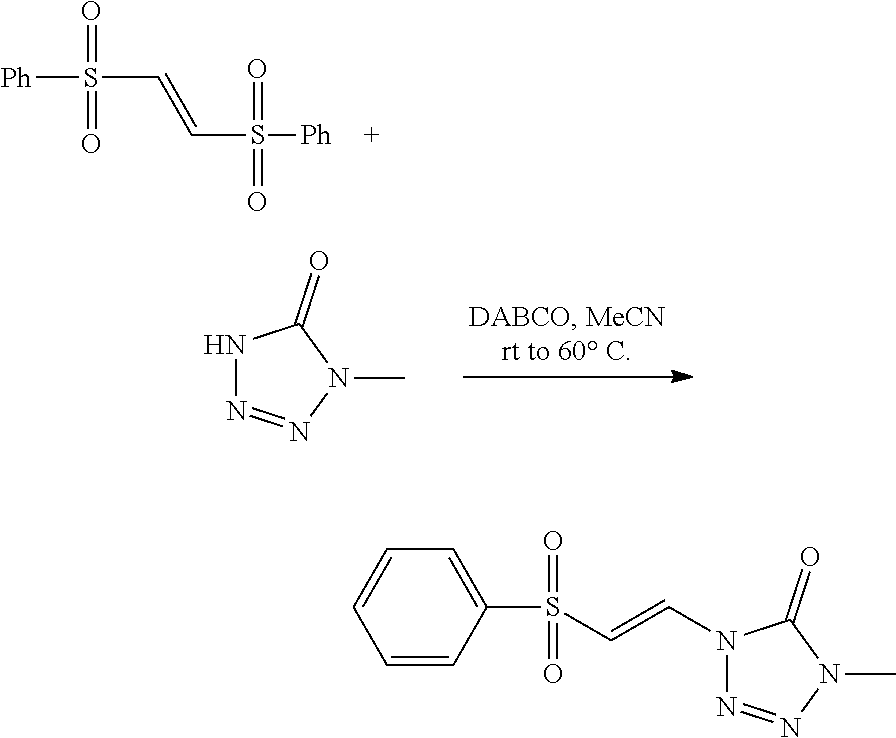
[Ph]S(=O)(=O)C=CS(=O)(=O)[Ph].N1N=NN(C)C1=O.C1=CC(S(=O)(=O)C=CN2N=NN(C)C2=O)=CC=C1
